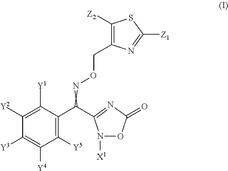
C1([Y5])=C(C(C2=NC(=O)ON2[X1])=NOCC2=C([Z2])SC([Z1])=N2)C([Y1])=C([Y2])C([Y3])=C1[Y4]
